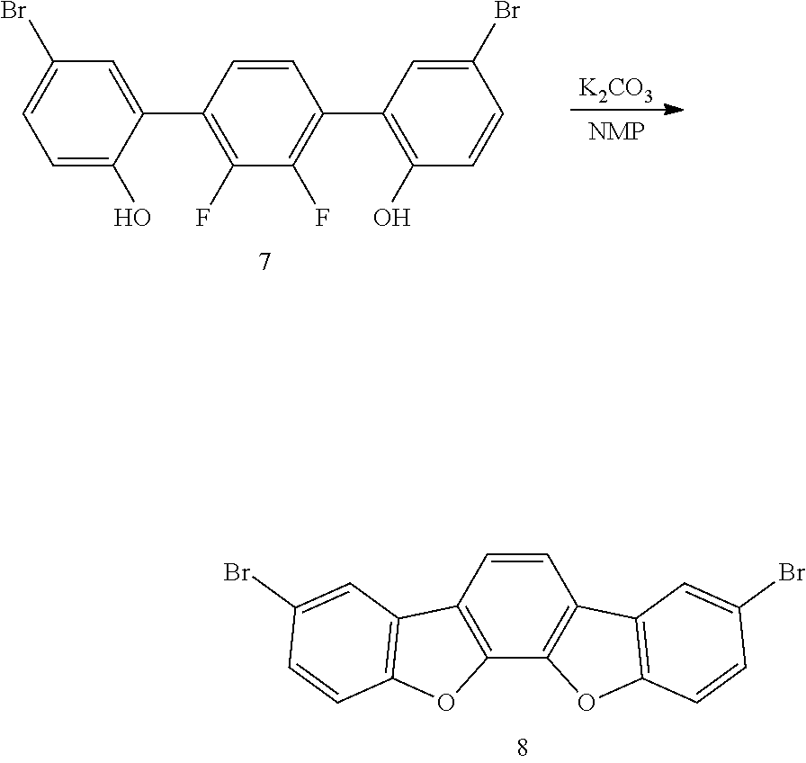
C1(Br)=CC=C(O)C(C2=C(F)C(F)=C(C3=C(O)C=CC(Br)=C3)C=C2)=C1.[K2CO3].C1=CC2=C(C3=C1C1=C(O3)C=CC(Br)=C1)OC1=C2C=C(Br)C=C1
